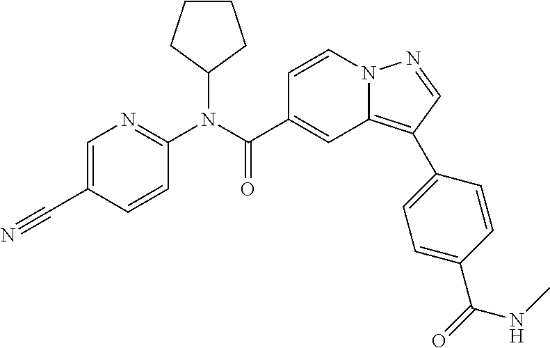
C1=CN2C(=C(C3=CC=C(C(=O)NC)C=C3)C=N2)C=C1C(N(C1=NC=C(C#N)C=C1)C1CCCC1)=O
